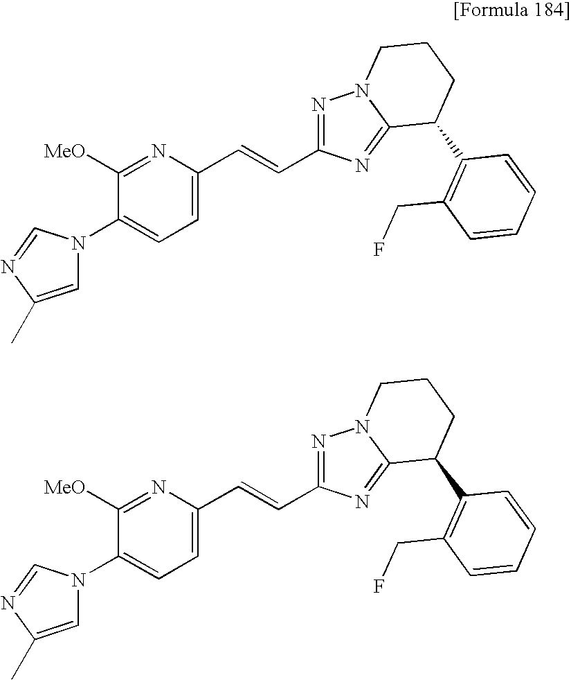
N1(C2=CC=C(C=CC3=NN4C(=N3)C(C3=C(CF)C=CC=C3)CCC4)N=C2[MeO])C=C(C)N=C1.N1(C2=CC=C(C=CC3=NN4C(=N3)C(C3=C(CF)C=CC=C3)CCC4)N=C2[MeO])C=C(C)N=C1
